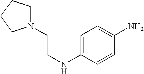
N1(CCNC2=CC=C(N)C=C2)CCCC1
